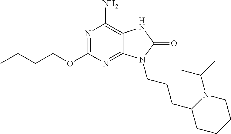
N1=C(OCCCC)N=C2C(=C1N)NC(=O)N2CCCC1CCCCN1C(C)C
